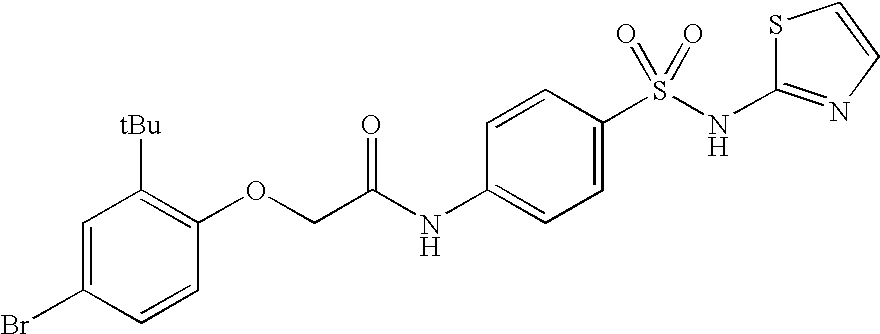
O(CC(NC1=CC=C(S(NC2=NC=CS2)(=O)=O)C=C1)=O)C1=C([tBu])C=C(Br)C=C1
